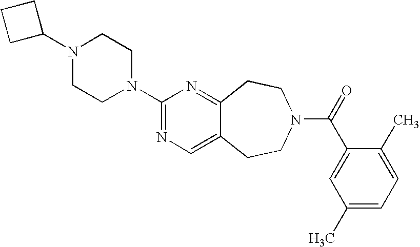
C1C(N2CCN(C3=NC=C4C(=N3)CCN(C(=O)C3=CC(C)=CC=C3C)CC4)CC2)CC1
